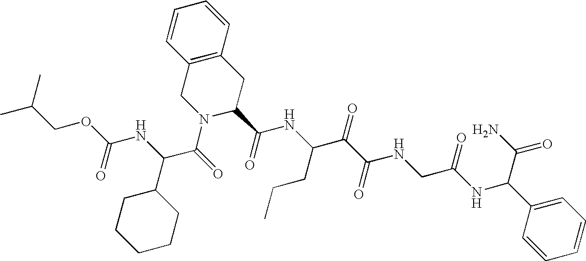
C(OC(NC(C(=O)N1C(C(NC(C(C(NCC(NC(C(N)=O)C2=CC=CC=C2)=O)=O)=O)CCC)=O)CC2=C(C1)C=CC=C2)C1CCCCC1)=O)C(C)C
